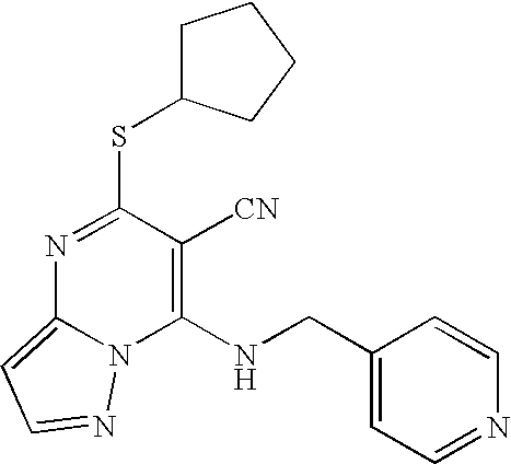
N1=C(SC2CCCC2)C([CN])=C(NCC2=CC=NC=C2)N2C1=CC=N2
